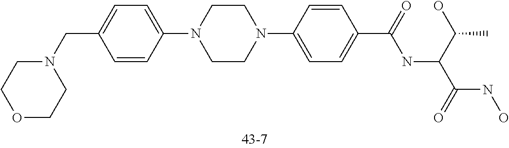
C1=CC(N2CCN(C3=CC=C(C(=O)NC(C(=O)NO)C(O)C)C=C3)CC2)=CC=C1CN1CCOCC1
